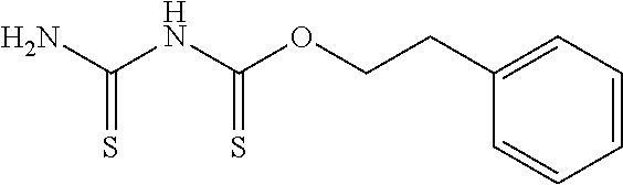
NC(NC(OCCC1=CC=CC=C1)=S)=S
